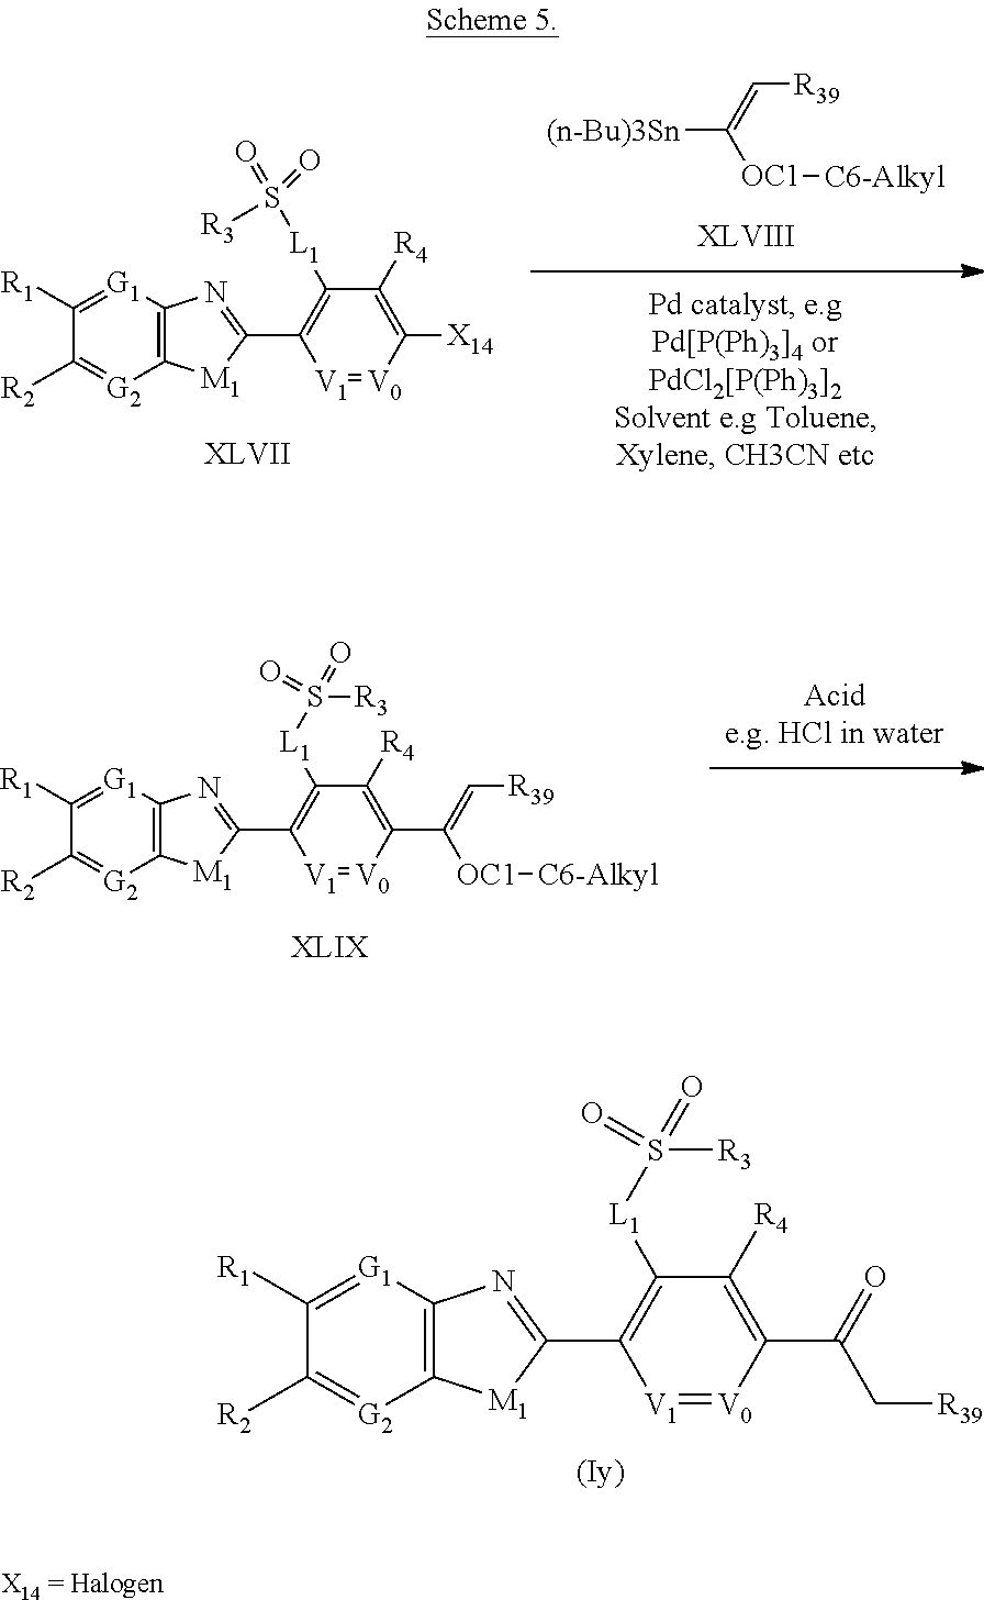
C1([R2])=[G2]C2=C([G1]=C1[R1])N=C(C1=C([L1]S([R3])(=O)=O)C([R4])=C(C(C[R39])=O)[V0]=[V1]1)[M1]2.[(n-Bu)3Sn]C([OC1][C6-Alkyl])=C[R39].C1([R2])=[G2]C2=C([G1]=C1[R1])N=C(C1=C([L1]S(=O)([R3])=O)C([R4])=C([X14])[V0]=[V1]1)[M1]2.C1([R2])=[G2]C2=C([G1]=C1[R1])N=C(C1=C([L1]S([R3])(=O)=O)C([R4])=C(C([OC1][C6-Alkyl])=C[R39])[V0]=[V1]1)[M1]2
